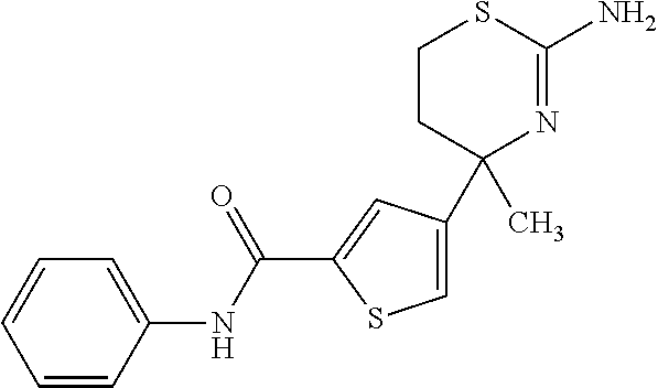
C1=CC(NC(C2=CC(C3(C)N=C(N)SCC3)=CS2)=O)=CC=C1
